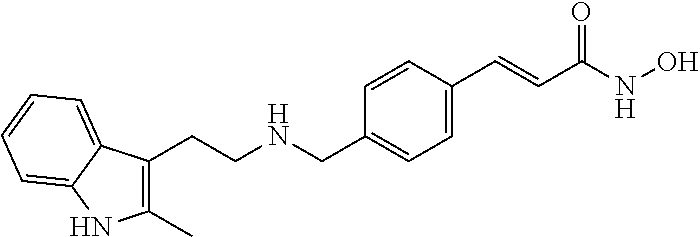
C1(C)=C(CCNCC2=CC=C(C=CC(NO)=O)C=C2)C2=CC=CC=C2N1
